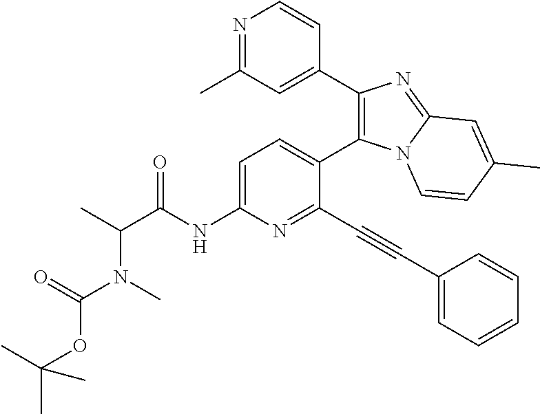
C1=C(NC(C(C)N(C(OC(C)(C)C)=O)C)=O)N=C(C#CC2=CC=CC=C2)C(C2=C(C3=CC(C)=NC=C3)N=C3N2C=CC(C)=C3)=C1
